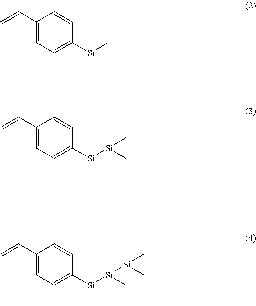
C1(C=C)=CC=C([Si](C)(C)C)C=C1.C1(C=C)=CC=C([Si]([Si](C)(C)C)(C)C)C=C1.C1(C=C)=CC=C([Si]([Si](C)(C)[Si](C)(C)C)(C)C)C=C1
